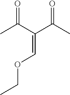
CC(C(C(C)=O)=COCC)=O
